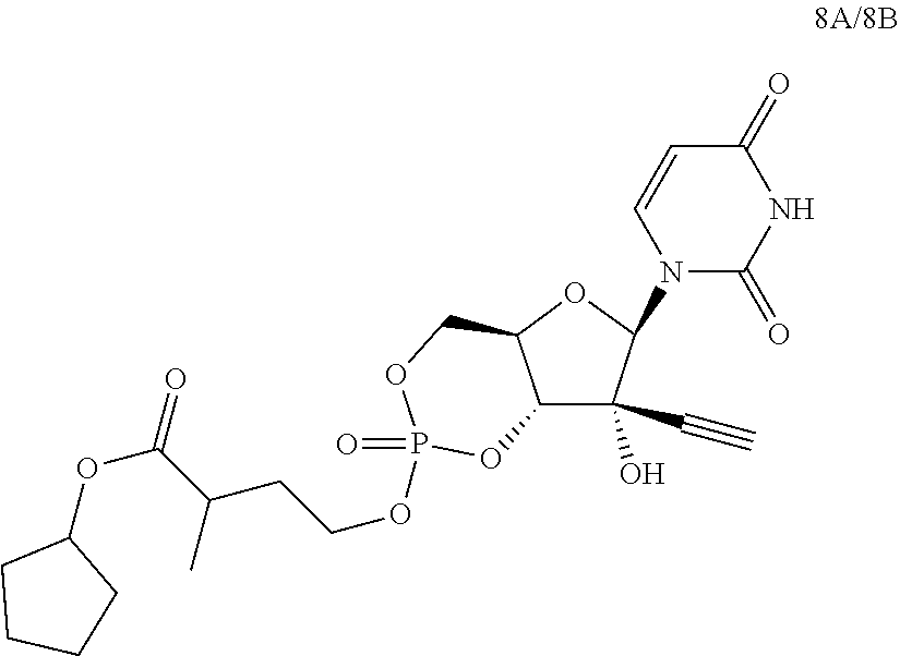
N1(C2OC3C(C2(O)C#C)OP(=O)(OCCC(C)C(=O)OC2CCCC2)OC3)C(=O)NC(=O)C=C1
